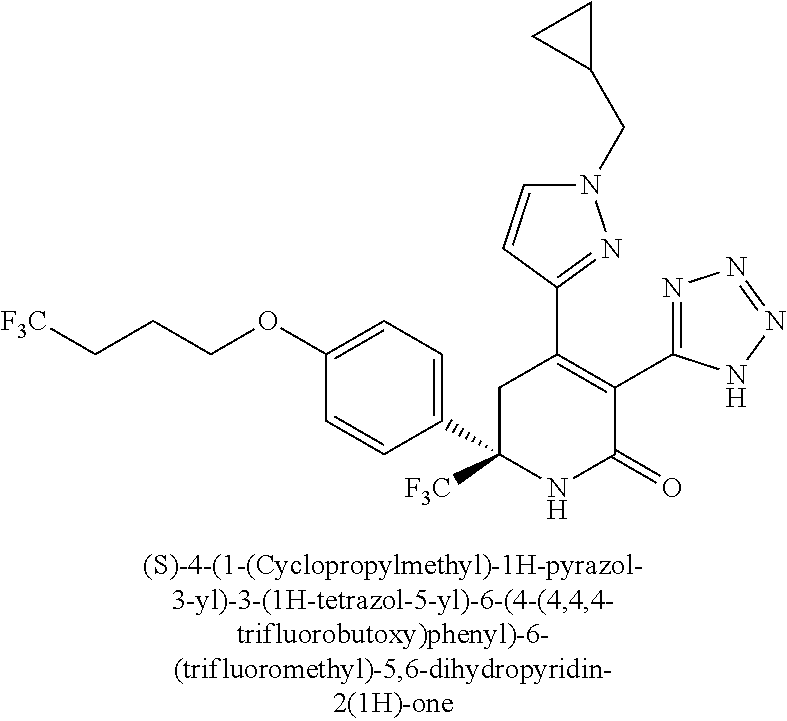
C1(C2=C(C3=NN=NN3)C(=O)NC(C3=CC=C(OCCC[F3C])C=C3)([F3C])C2)=NN(CC2CC2)C=C1
